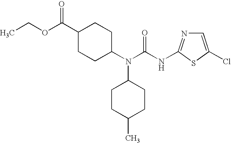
C1(C(OCC)=O)CCC(N(C(NC2=NC=C(Cl)S2)=O)C2CCC(C)CC2)CC1
